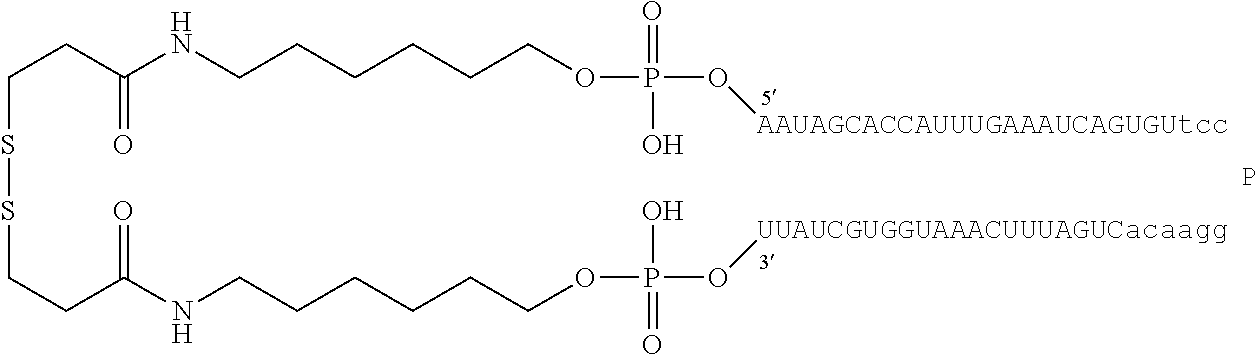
C(CC(NCCCCCCOP(O[AAUAGCACCAUUUGAAAUCAGUGUtcc])(=O)O)=O)SSCCC(NCCCCCCOP(O[UUAUCGUGGUAAACUUUAGUCacaagg])(=O)O)=O.P
